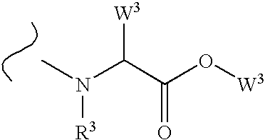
CN(C(C(O[W3])=O)[W3])[R3]
